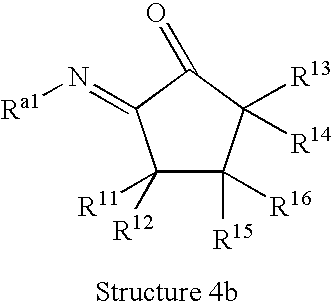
C1([R12])([R11])C([R15])([R16])C([R13])([R14])C(=O)C1=N[Ra1]
